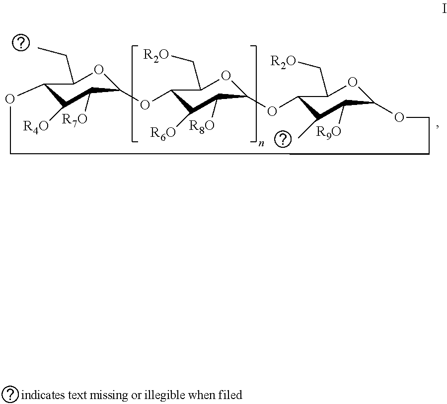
C12C([R4O])C([R7O])C(OC1CC)OC1C([R6O])C([R8O])C(OC1C[R2O])OC1C(C)C([R9O])C(OC1C[R2O])OCCCO2
